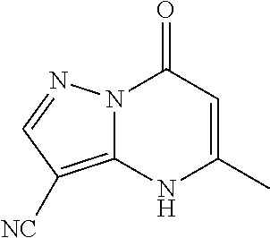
N12C(=C([NC])C=N1)NC(C)=CC2=O
